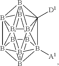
B1234B567C89%10([D1])B15%11B215B2%12%13B31%14B213B%128([A1])(B961B47%143)B%13%10%115
